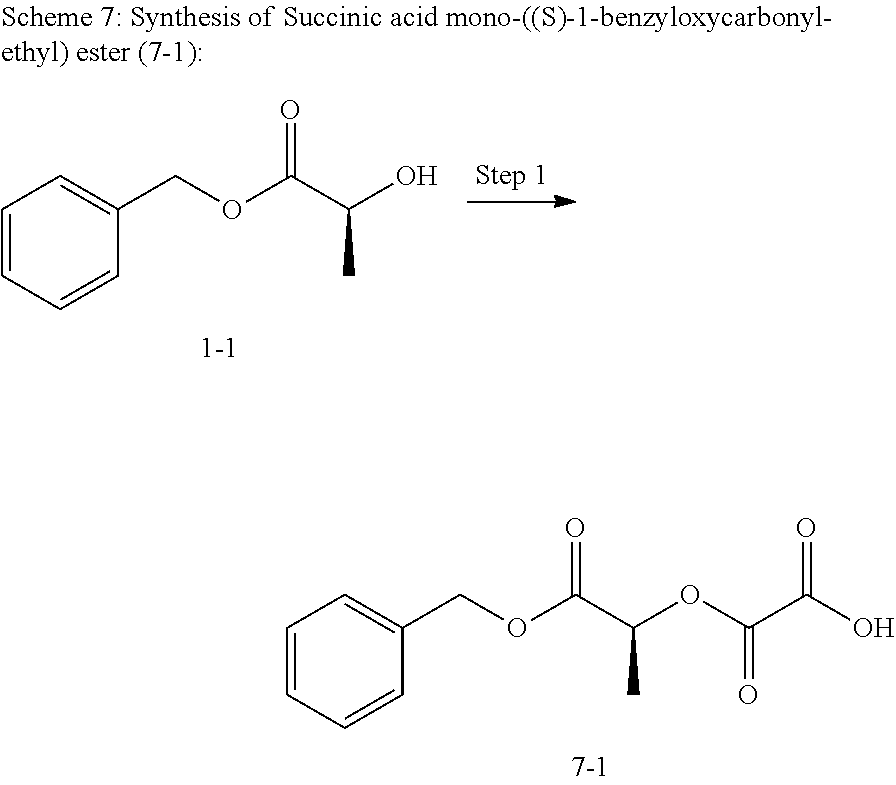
C1=CC=CC(COC(C(O)C)=O)=C1.C1=CC=CC(COC(C(OC(C(O)=O)=O)C)=O)=C1
